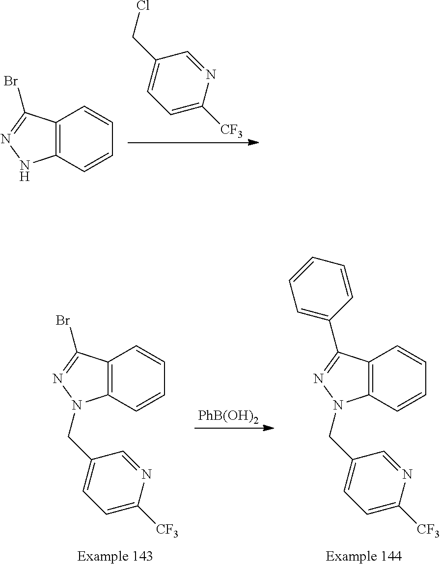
C12=C(C(Br)=NN1)C=CC=C2.ClCC1=CC=C([CF3])N=C1.[PhB(OH)2].C12=C(C(C3=CC=CC=C3)=NN1CC1=CC=C([CF3])N=C1)C=CC=C2.C12=C(C(Br)=NN1CC1=CC=C([CF3])N=C1)C=CC=C2
